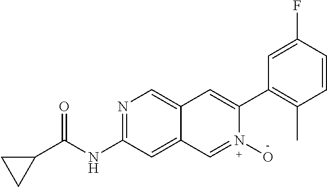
N1=C(NC(C2CC2)=O)C=C2C(=C1)C=C(C1=C(C)C=CC(F)=C1)N(O)=C2
